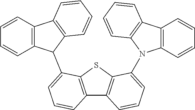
C12=C(SC3=C1C=CC=C3N1C3=C(C=CC=C3)C3=C1C=CC=C3)C(C1C3=C(C=CC=C3)C3=C1C=CC=C3)=CC=C2
